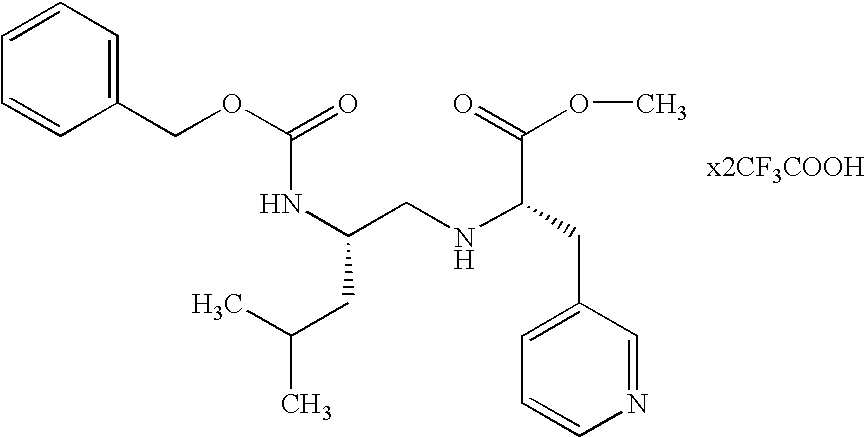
N(C(CNC(CC1=CC=CN=C1)C(=O)OC)CC(C)C)C(OCC1=CC=CC=C1)=O
